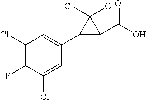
C1(Cl)=C(F)C(Cl)=CC(C2C(C(O)=O)C2(Cl)Cl)=C1
